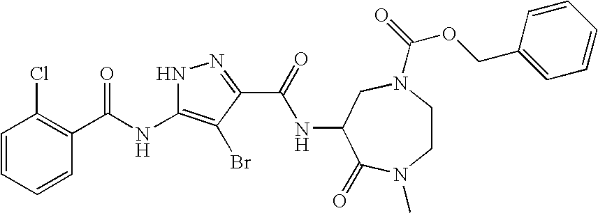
C1=CC=CC(C(NC2=C(Br)C(C(=O)NC3C(=O)N(C)CCN(C(=O)OCC4=CC=CC=C4)C3)=NN2)=O)=C1Cl
